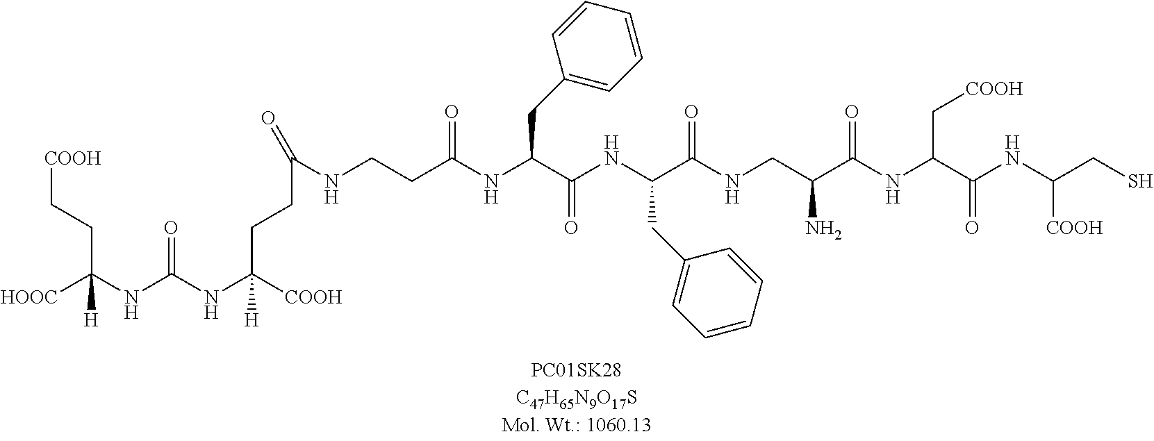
C(C(NC(C(NC(CS)[COOH])=O)C[COOH])=O)(CNC(C(NC(C(NC(CCNC(CCC(NC(NC([HOOC])(CC[COOH])[H])=O)([COOH])[H])=O)=O)CC1=CC=CC=C1)=O)CC1=CC=CC=C1)=O)N
